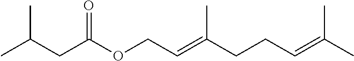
CC(=CCCC(=CCOC(CC(C)C)=O)C)C
